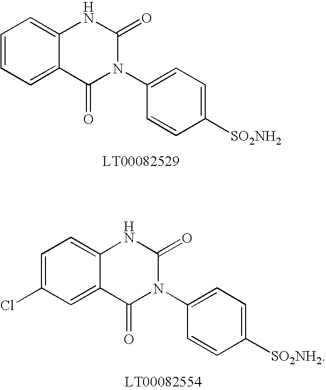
C1=CC=C2C(=C1)NC(=O)N(C1=CC=C([SO2NH2])C=C1)C2=O.C1=C(Cl)C=C2C(=C1)NC(=O)N(C1=CC=C([SO2NH2])C=C1)C2=O
